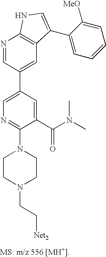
N1=CC(C2=CN=C(N3CCN(CC[Net2])CC3)C(C(N(C)C)=O)=C2)=CC2=C1NC=C2C1=CC=CC=C1[MeO]
